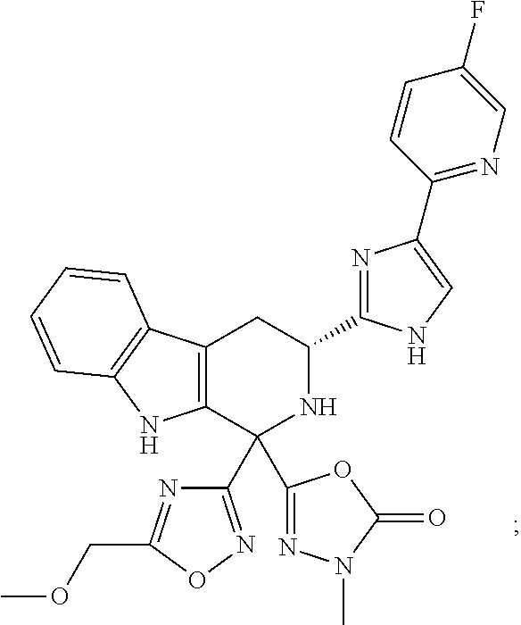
C12=C(C(C3=NOC(COC)=N3)(C3=NN(C)C(=O)O3)NC(C3=NC(C4=NC=C(F)C=C4)=CN3)C1)NC1=C2C=CC=C1
